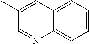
C1=C2C(=CC=C1)N=CC(C)=C2
